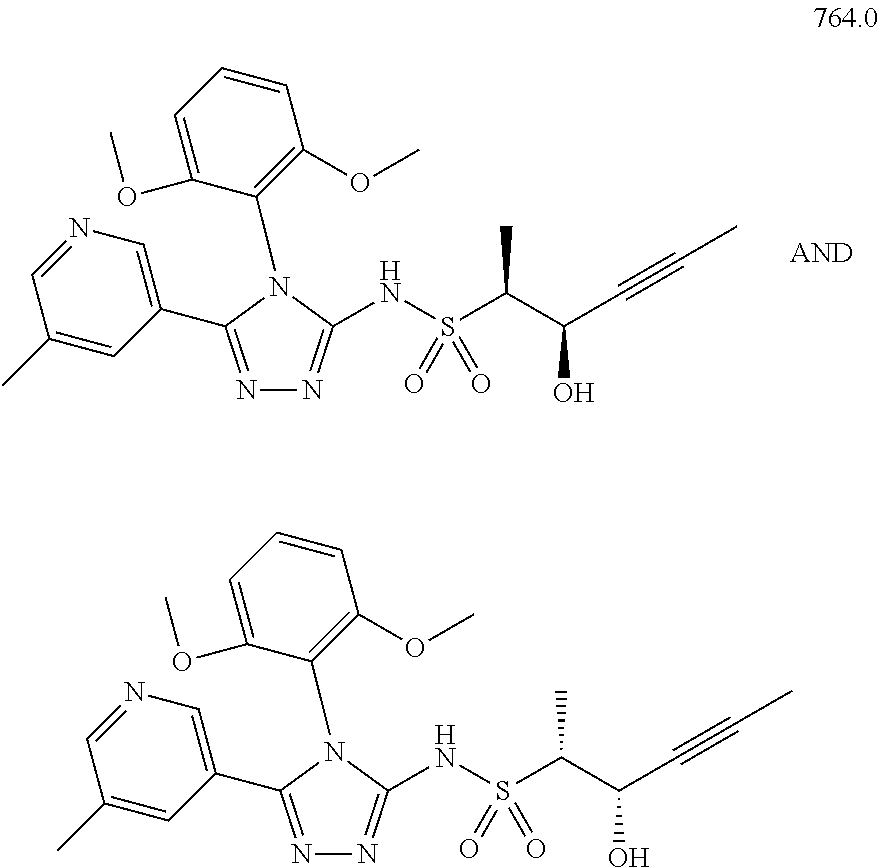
N1=C(C2=CN=CC(C)=C2)N(C2=C(OC)C=CC=C2OC)C(NS(C(C(C#CC)O)C)(=O)=O)=N1.N1=C(C2=CN=CC(C)=C2)N(C2=C(OC)C=CC=C2OC)C(NS(C(C(C#CC)O)C)(=O)=O)=N1
